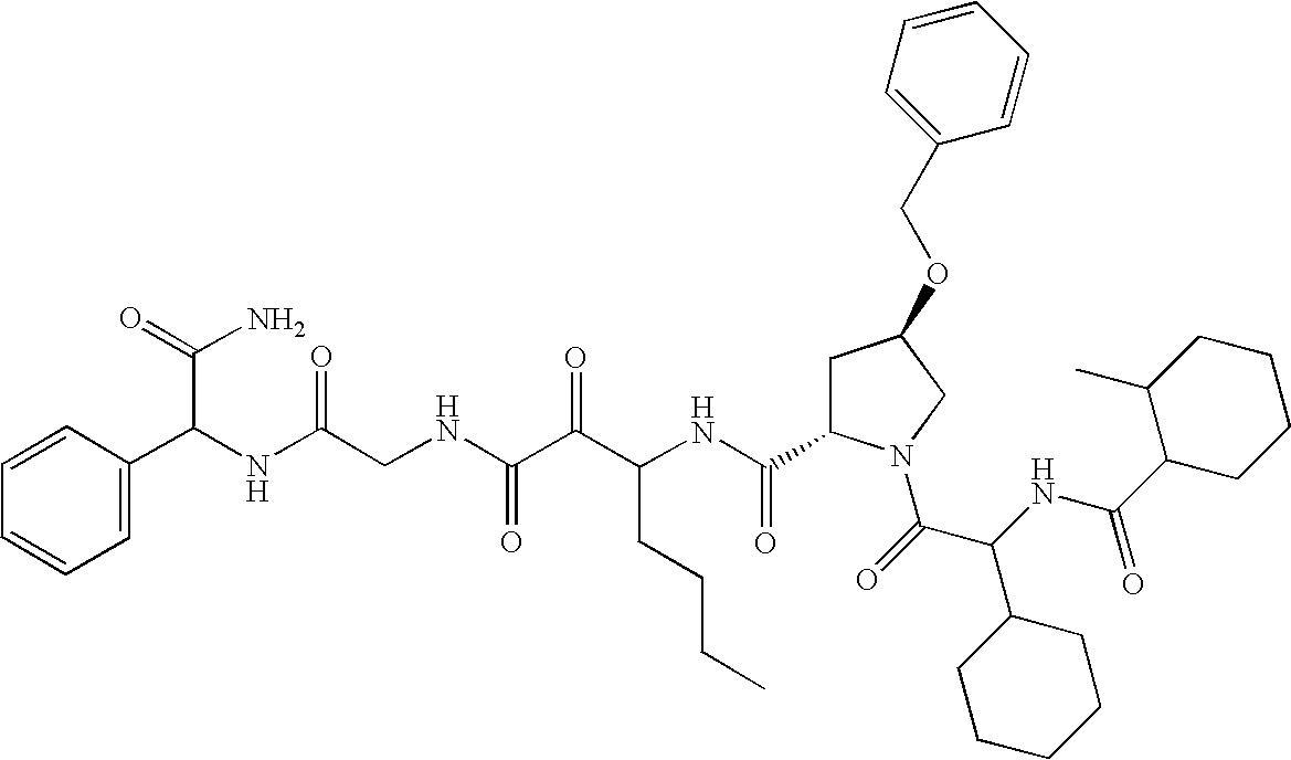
C(NC(C(=O)N1CC(OCC2=CC=CC=C2)CC1C(NC(C(C(NCC(NC(C(N)=O)C1=CC=CC=C1)=O)=O)=O)CCCC)=O)C1CCCCC1)(=O)C1CCCCC1C
